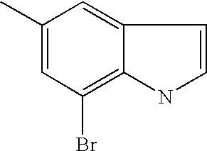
C1(C)=CC(Br)=C2C(=C1)C=CN2
